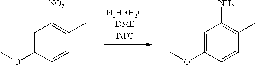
C1=C(OC)C=CC(C)=C1[NO2].C1=C(OC)C=CC(C)=C1N
